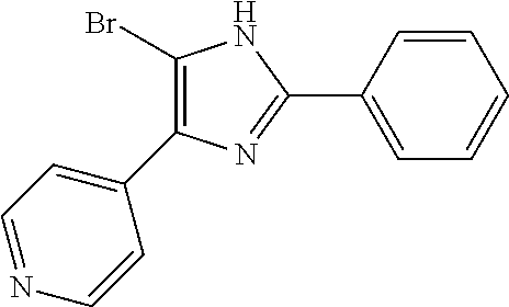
C1=NC=CC(C2=C(Br)NC(C3=CC=CC=C3)=N2)=C1
